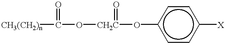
[CH3(CH2)n]C(=O)O[CH2C](Oc1ccc([X])cc1)=O
